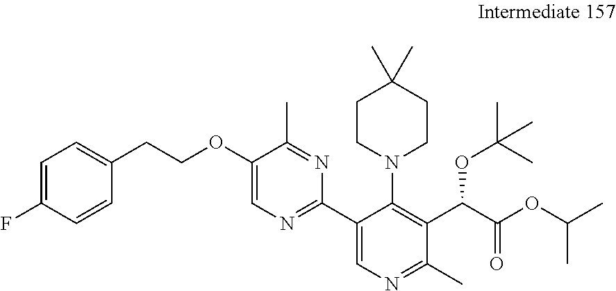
C1=C(F)C=CC(CCOC2=CN=C(C3=CN=C(C)C(C(C(OC(C)C)=O)OC(C)(C)C)=C3N3CCC(C)(C)CC3)N=C2C)=C1
